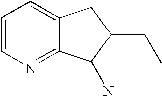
C1=CN=C2C(=C1)CC(CC)C2N
